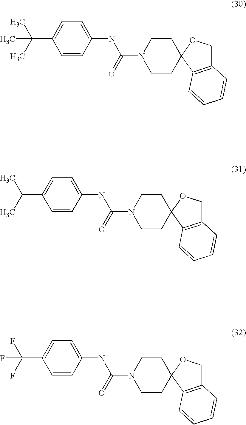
C1=CC(NC(=O)N2CCC3(CC2)C2=C(CO3)C=CC=C2)=CC=C1C(C)(C)C.C1=CC(NC(=O)N2CCC3(CC2)C2=C(CO3)C=CC=C2)=CC=C1C(C)C.C1=CC(NC(=O)N2CCC3(CC2)C2=C(CO3)C=CC=C2)=CC=C1C(F)(F)F
